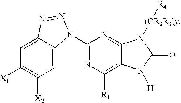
C1([X2])=C([X1])C=C2C(=C1)N(C1=NC([R1])=C3C(=N1)N([(CR2R3)y][R4])C(=O)N3[H])N=N2
